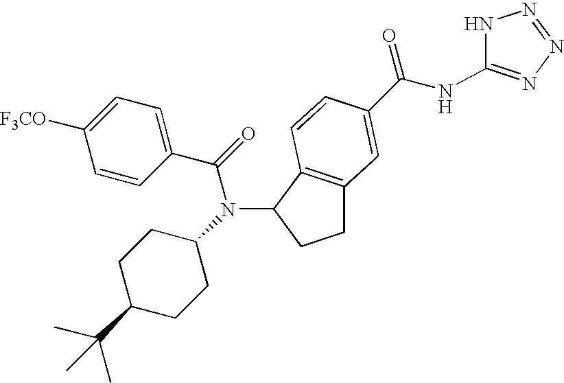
C1C2=C(C(N(C3CCC(C(C)(C)C)CC3)C(=O)C3=CC=C([F3CO])C=C3)C1)C=CC(C(NC1=NN=NN1)=O)=C2
